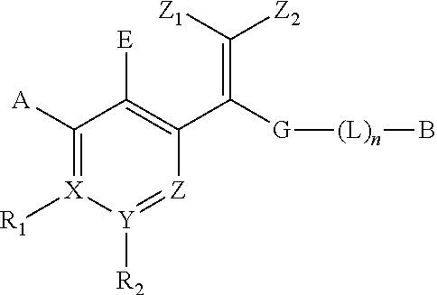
C1([A])=[X]([R1])[Y]([R2])=[Z]C(C([G][(L)n]B)=C([Z1])[Z2])=C1[E]
